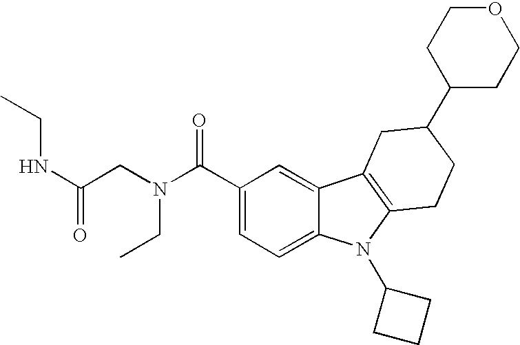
C1(C(N(CC(=O)NCC)CC)=O)=CC=C2C(=C1)C1=C(N2C2CCC2)CCC(C2CCOCC2)C1
